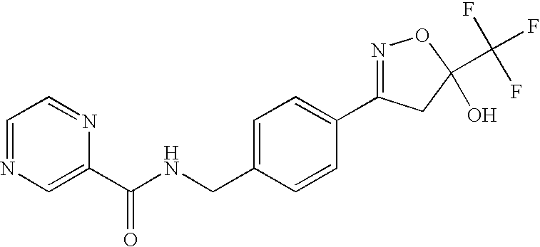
C1(C(NCC2=CC=C(C3=NOC(C(F)(F)F)(O)C3)C=C2)=O)=CN=CC=N1
